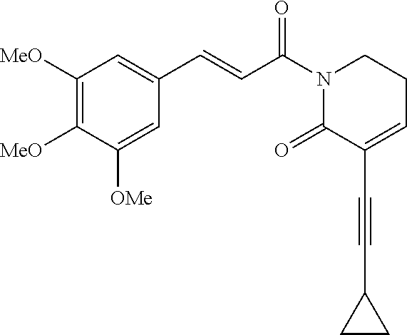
C1([MeO])=C([MeO])C([OMe])=CC(C=CC(N2C(=O)C(C#CC3CC3)=CCC2)=O)=C1
